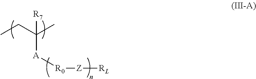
CCC([A][R0][Z][RL])(C)[R7]
